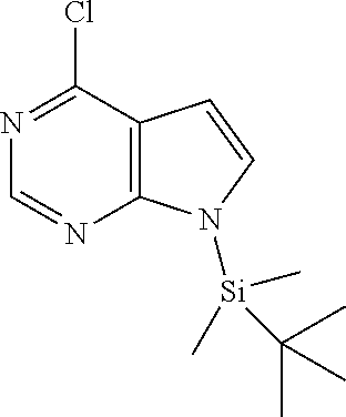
C1=NC2=C(C(Cl)=N1)C=CN2[Si](C)(C)C(C)(C)C
